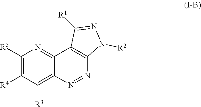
C1([R5])=C([R4])C([R3])=C2C(=N1)C1=C(N=N2)N([R2])N=C1[R1]
